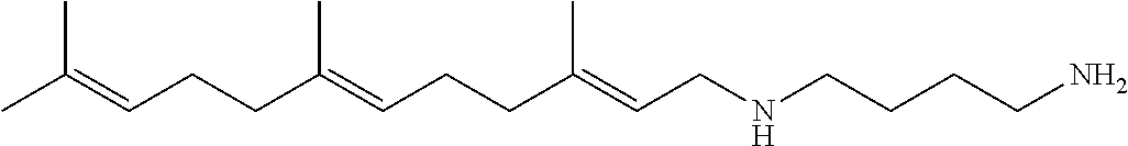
C(C(=CCCC(=CCNCCCCN)C)C)CC=C(C)C
